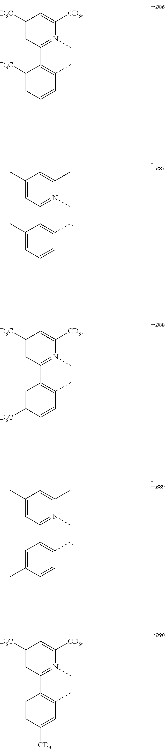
C1([D3C])=CC(C2=C(C)C=CC=C2[D3C])=N(C)C([CD3])=C1.C1([D3C])=CC(C2=C(C)C=CC([D3C])=C2)=N(C)C([CD3])=C1.C1(C)=CC(C2=C(C)C=CC(C)=C2)=N(C)C(C)=C1.C1(C)=CC(C2=C(C)C=CC=C2C)=N(C)C(C)=C1.C1([D3C])=CC(C2=C(C)C=C([CD3])C=C2)=N(C)C([CD3])=C1
